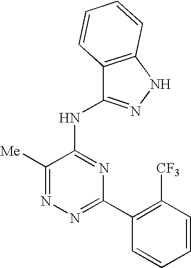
N1=C(C2=C([CF3])C=CC=C2)N=C(NC2=NNC3=C2C=CC=C3)C([Me])=N1
